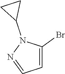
C1CC1N1C(Br)=CC=N1
